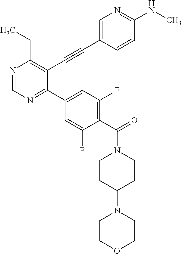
N1=CN=C(C2=CC(F)=C(C(=O)N3CCC(N4CCOCC4)CC3)C(F)=C2)C(C#CC2=CN=C(NC)C=C2)=C1CC
